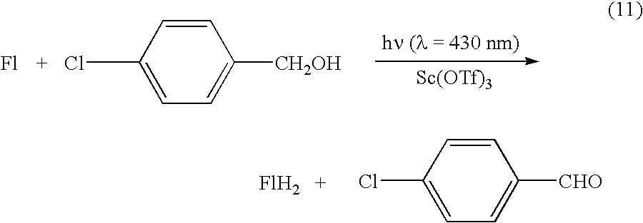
ClC1=CC=C([CH2OH])C=C1.[Sc(OTf)3].C1=CC(Cl)=CC=C1[CHO]
